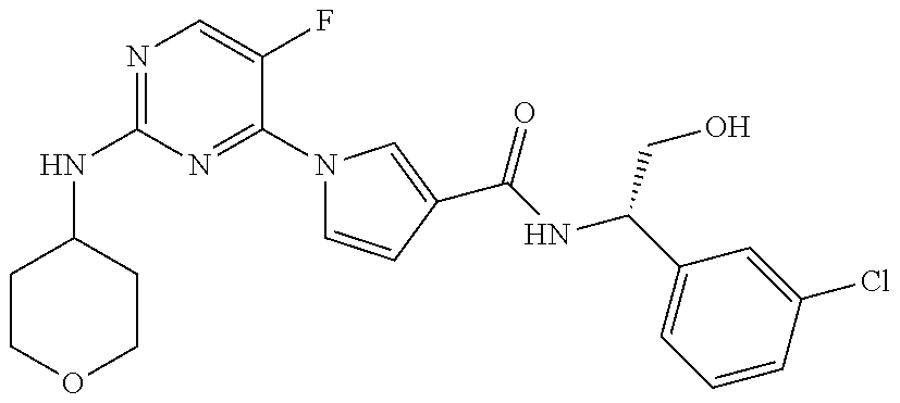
N(C1=NC=C(F)C(N2C=CC(C(=O)NC(CO)C3=CC=CC(Cl)=C3)=C2)=N1)C1CCOCC1
